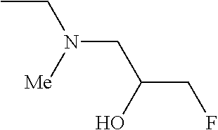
CCN(CC(CF)O)[Me]
